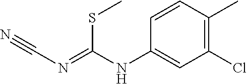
C1(Cl)=C(C)C=CC(NC(=NC#N)SC)=C1
